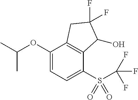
O(C1=CC=C(S(=O)(=O)C(F)(F)F)C2=C1CC(F)(F)C2O)C(C)C
